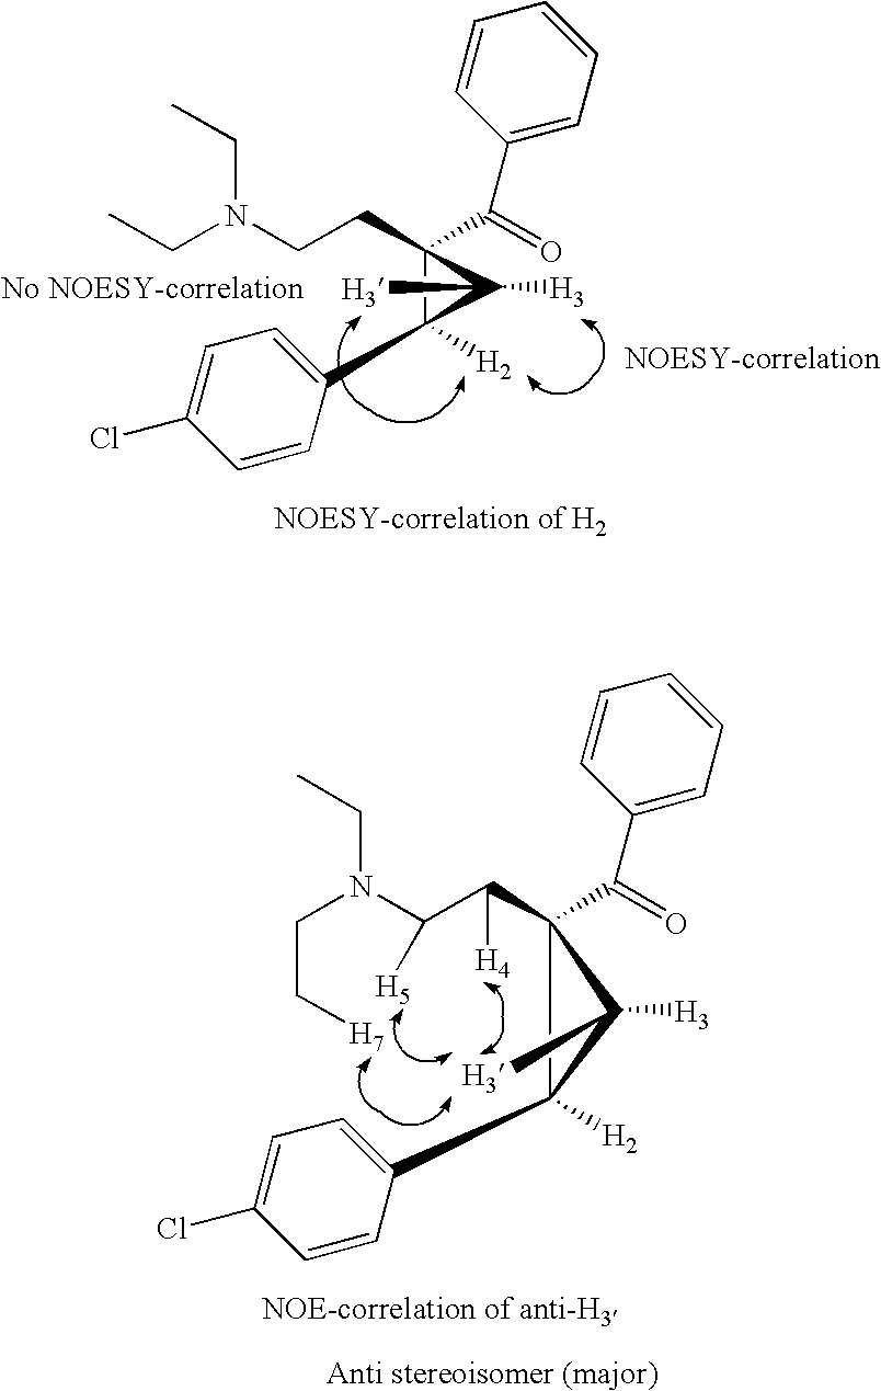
C1=CC=CC=C1C(=O)C1(CCN(CC)CC)C([H2])(C2=CC=C(Cl)C=C2)C1([H3])[H3].C1=CC=CC=C1C(=O)C1(C(C(N(CC[H7])CC)[H5])[H4])C([H2])(C2=CC=C(Cl)C=C2)C1([H3])[H3]
